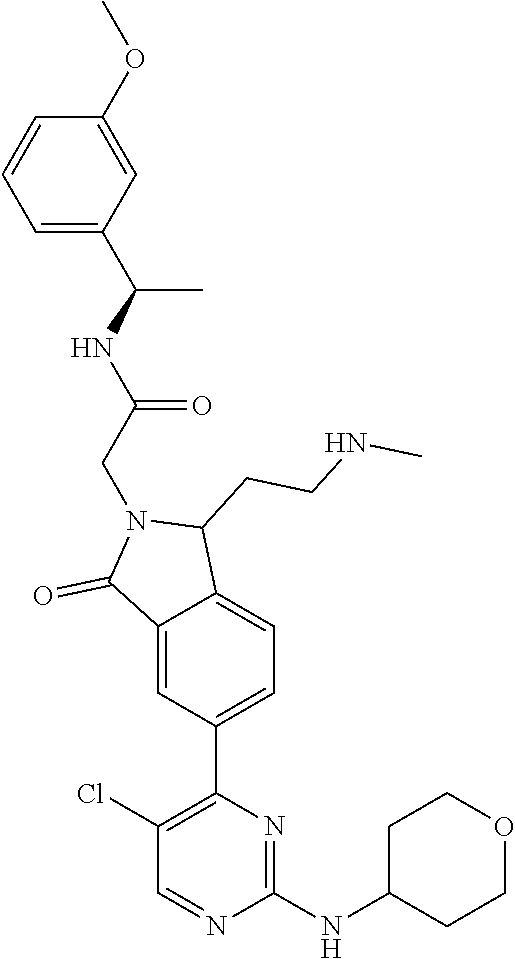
C1=C(C(NC(CN2C(=O)C3=CC(C4=C(Cl)C=NC(NC5CCOCC5)=N4)=CC=C3C2CCNC)=O)C)C=C(OC)C=C1
